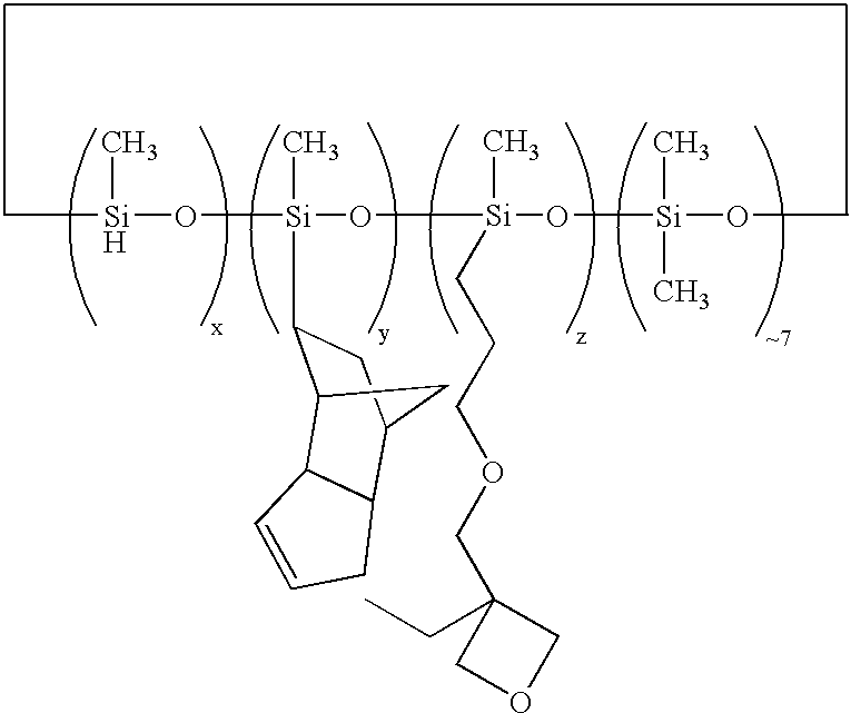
C[Si](O[Si](C)(O[Si](C)(O[Si](OC)(C)C)CCCOCC1(CC)COC1)C1CC2C3C(C=CC3)C1C2)C
